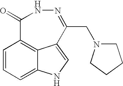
C1=CC=C2C3=C1C(=O)NN=C(CN1CCCC1)C3=CN2
